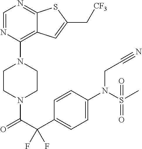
C1CN(C(C(C2=CC=C(N(CC#N)S(=O)(C)=O)C=C2)(F)F)=O)CCN1C1=C2C(=NC=N1)SC(C[CF3])=C2
